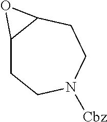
C12CCN([Cbz])CCC1O2
